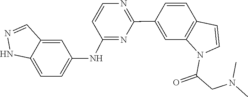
CN(C)CC(N1C2=C(C=CC(C3=NC=CC(NC4=CC=C5C(=C4)C=NN5)=N3)=C2)C=C1)=O
